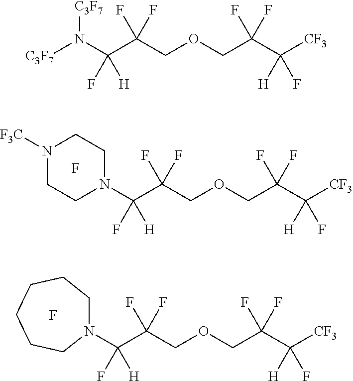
N1([F3C])CCN(C(C(F)(F)COCC(C([H])(F)[CF3])(F)F)(F)[H])CC1.F.N1(C(C(F)(F)COCC(C([H])(F)[CF3])(F)F)(F)[H])CCCCCC1.F.N(C(C(F)(F)COCC(C([H])(F)[CF3])(F)F)(F)[H])([C3F7])[C3F7]
